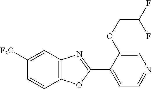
C1([F3C])=CC2=C(C=C1)OC(C1=CC=NC=C1OCC(F)F)=N2
